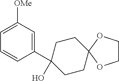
C1=C([OMe])C=C(C2(O)CCC3(CC2)OCCO3)C=C1
